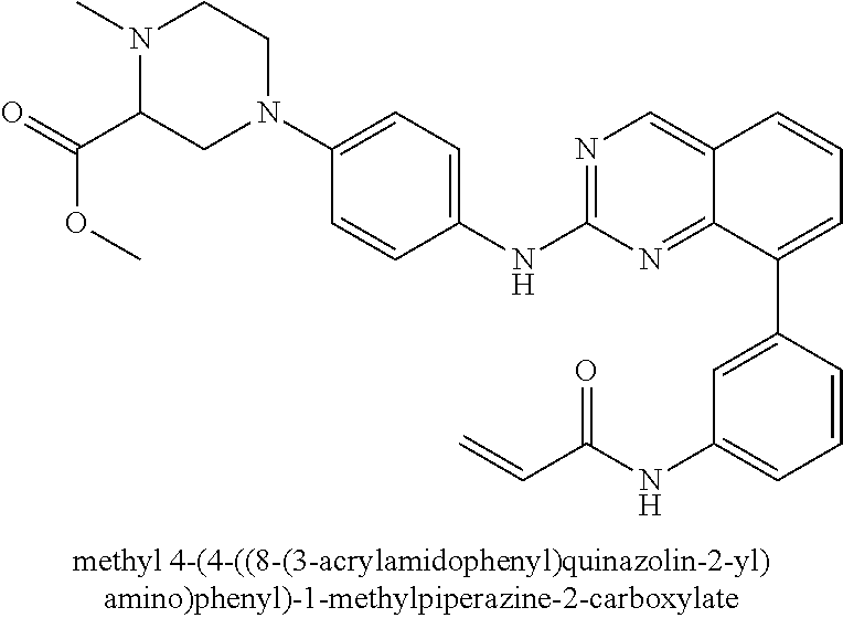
N1(C2=CC=C(NC3=NC=C4C(=N3)C(C3=CC(NC(C=C)=O)=CC=C3)=CC=C4)C=C2)CCN(C)C(C(=O)OC)C1
